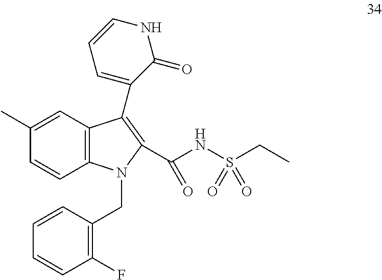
C12=C(C=C(C)C=C1)C(C1=CC=CNC1=O)=C(C(NS(CC)(=O)=O)=O)N2CC1=C(F)C=CC=C1
